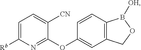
C1=C([Rb])N=C(OC2=CC3=C(C=C2)B([OH])OC3)C([CN])=C1
